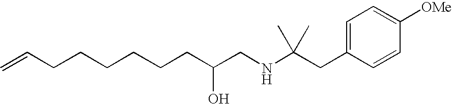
C(CC(CNC(CC1=CC=C([OMe])C=C1)(C)C)O)CCCCC=C
